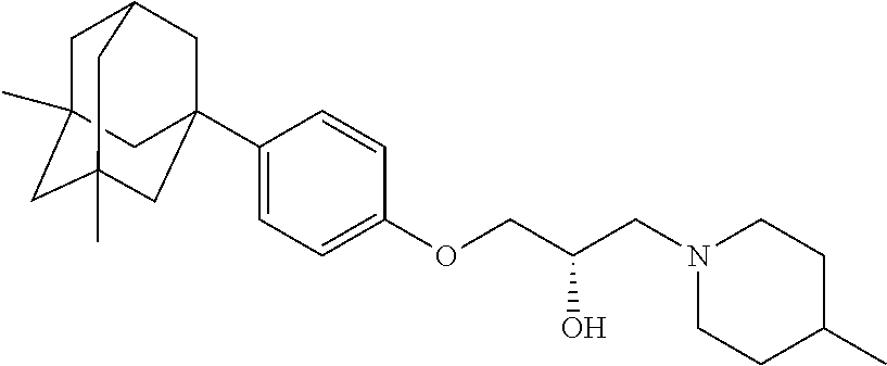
C1C2(C)CC3(C)CC(C4=CC=C(OCC(CN5CCC(C)CC5)O)C=C4)(CC1C3)C2
